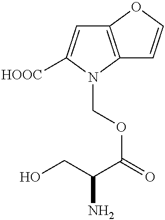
C12=C(N(COC(=O)C(CO)N)C([HOOC])=C1)C=CO2
